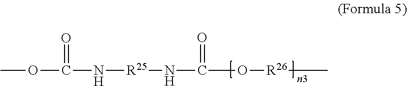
N(C(O[R26]C)=O)[R25]NC(=O)OC
